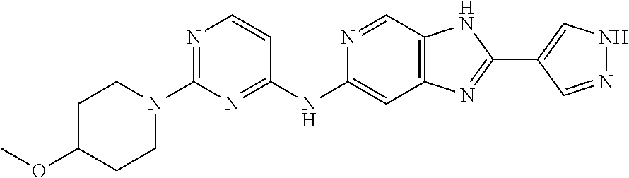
C1C(OC)CCN(C2=NC=CC(NC3=CC4=C(C=N3)NC(C3=CNN=C3)=N4)=N2)C1
